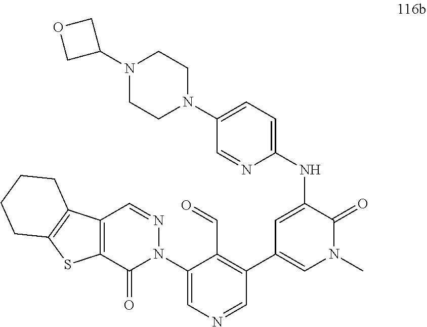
N(C1=CC(C2=C(C=O)C(N3N=CC4=C(C3=O)SC3=C4CCCC3)=CN=C2)=CN(C)C1=O)C1=CC=C(N2CCN(C3COC3)CC2)C=N1
